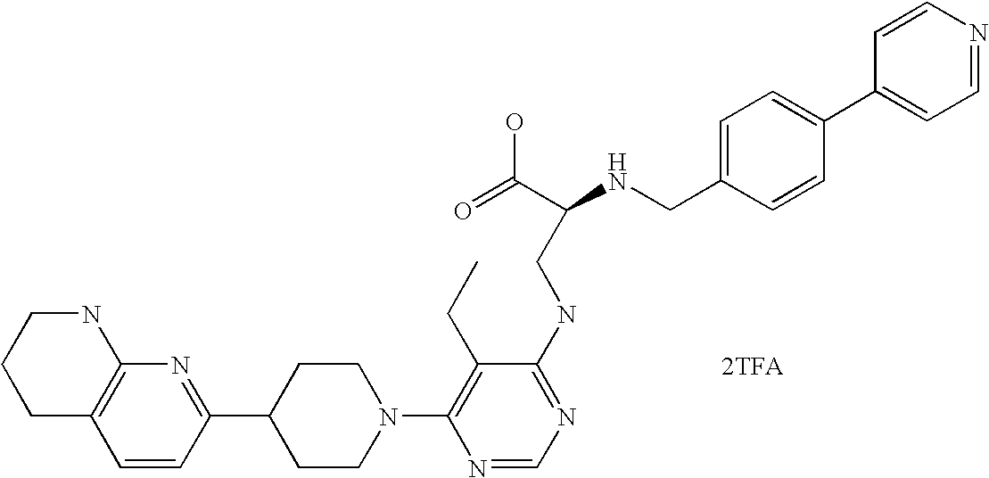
[2TFA].C1=CC(C2CCN(C3=C(CC)C(NCC(NCC4=CC=C(C5=CC=NC=C5)C=C4)C(=O)O)=NC=N3)CC2)=NC2=C1CCCN2
